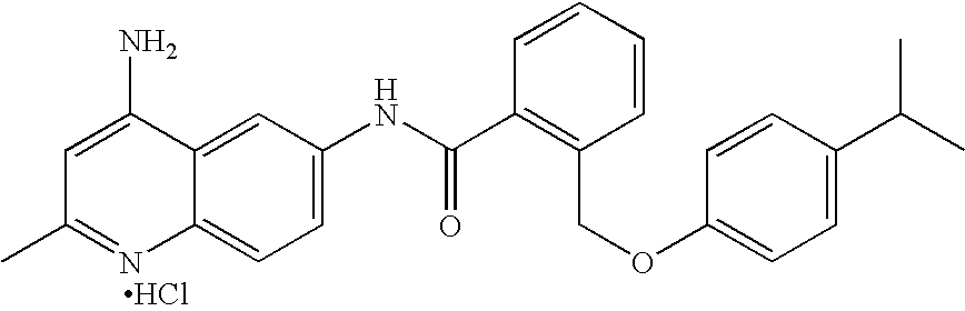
CC1=NC2=CC=C(NC(C3=C(COC4=CC=C(C(C)C)C=C4)C=CC=C3)=O)C=C2C(N)=C1.Cl
